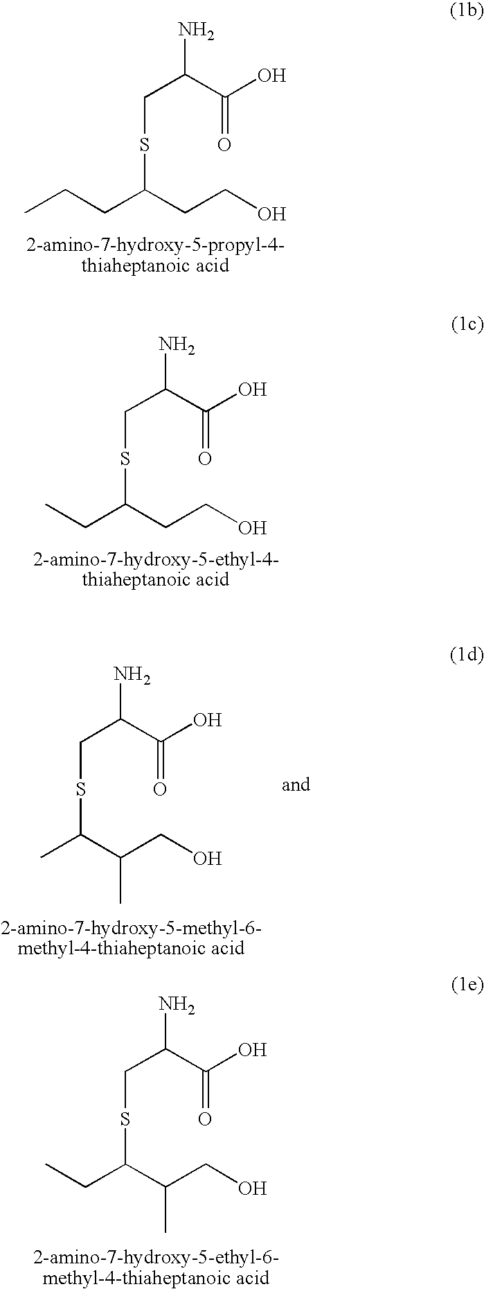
NC(C(O)=O)CSC(CCC)CCO.NC(C(O)=O)CSC(CC)CCO.NC(C(O)=O)CSC(CC)C(CO)C.NC(C(O)=O)CSC(C)C(CO)C
